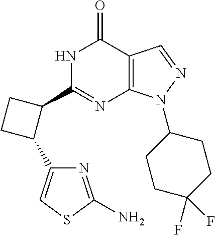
N1C(C2CCC2C2=CSC(N)=N2)=NC2=C(C1=O)C=NN2C1CCC(F)(F)CC1
